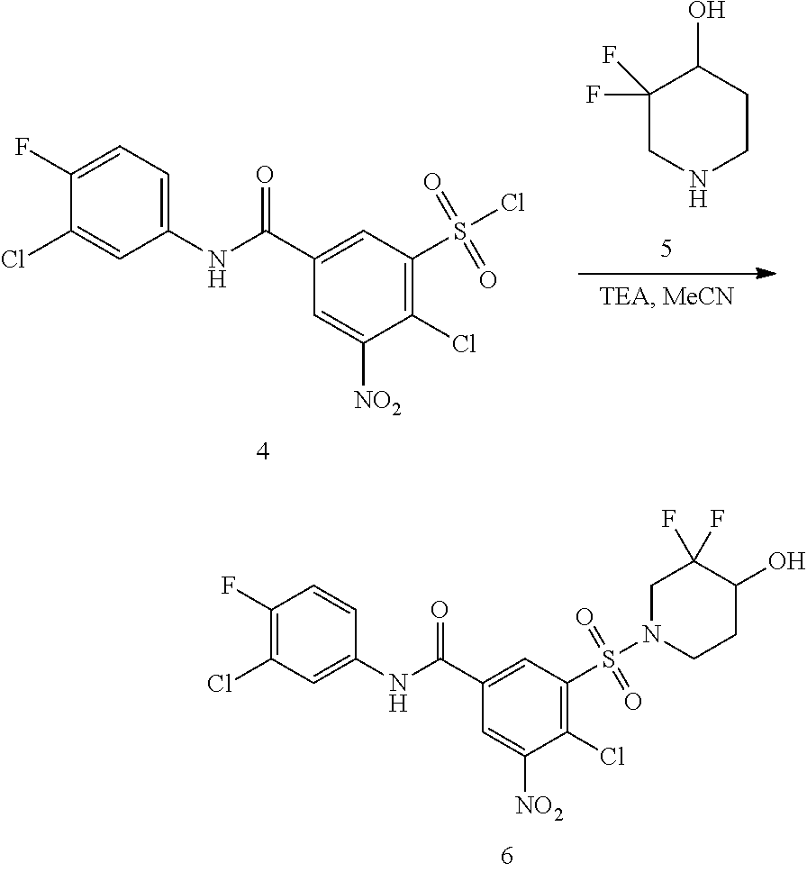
C1(F)(F)CNCCC1O.C1(C(=O)NC2=CC=C(F)C(Cl)=C2)=CC(S(Cl)(=O)=O)=C(Cl)C([NO2])=C1.C1(C(=O)NC2=CC(Cl)=C(F)C=C2)=CC(S(N2CCC(O)C(F)(F)C2)(=O)=O)=C(Cl)C([NO2])=C1
